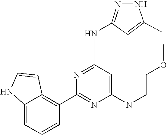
C12=CC=CC(C3=NC(N(C)CCOC)=CC(NC4=NNC(C)=C4)=N3)=C1C=CN2
